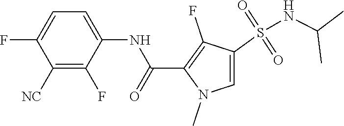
C1([NC])=C(F)C(NC(C2=C(F)C(S(NC(C)C)(=O)=O)=CN2C)=O)=CC=C1F
